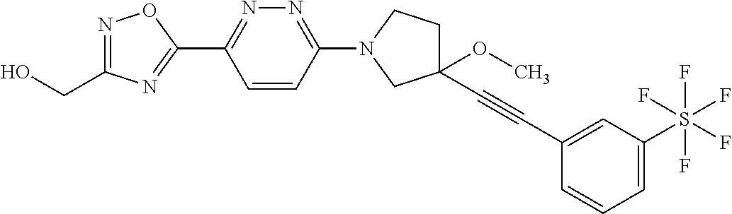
OCC1=NOC(C2=NN=C(N3CCC(OC)(C#CC4=CC(S(F)(F)(F)(F)F)=CC=C4)C3)C=C2)=N1
